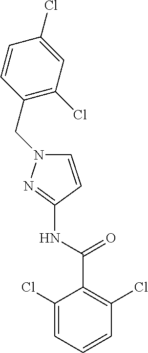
C1=CC=C(Cl)C(C(NC2=NN(CC3=C(Cl)C=C(Cl)C=C3)C=C2)=O)=C1Cl
